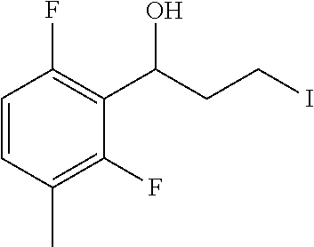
C1=CC(C)=C(F)C(C(CCI)O)=C1F
